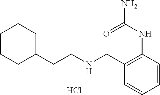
C1CCC(CCNCC2=C(NC(=O)N)C=CC=C2)CC1.Cl
